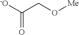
[-O]C(CO[Me])=O
